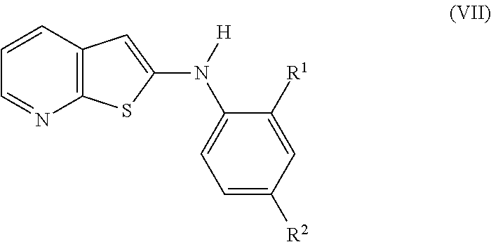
C1=NC2=C(C=C1)C=C(N(C1=CC=C([R2])C=C1[R1])[H])S2
